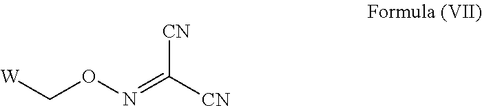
[W]CON=C([CN])[CN]
